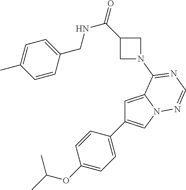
C1(C2=CN3C(=C2)C(N2CC(C(=O)NCC4=CC=C(C)C=C4)C2)=NC=N3)=CC=C(OC(C)C)C=C1
